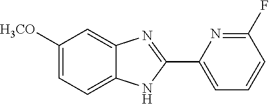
C1([H3CO])=CC=C2C(=C1)N=C(C1=CC=CC(F)=N1)N2
